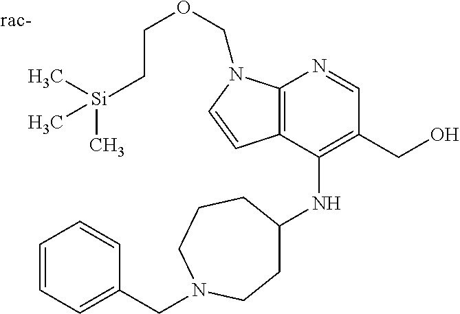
C12=C(C(NC3CCN(CC4=CC=CC=C4)CCC3)=C(CO)C=N1)C=CN2COCC[Si](C)(C)C
